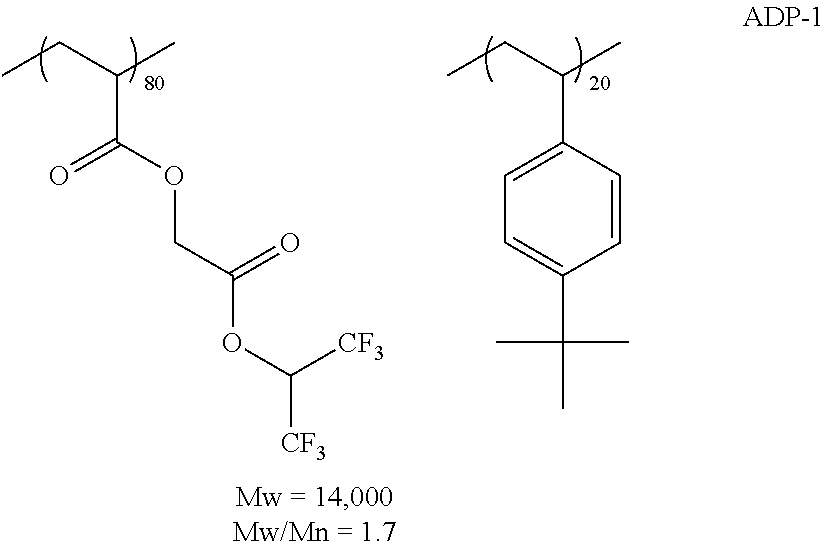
C(C(C)C(OCC(OC([CF3])[CF3])=O)=O)C.C(C(C)C1=CC=C(C(C)(C)C)C=C1)C
